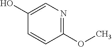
C1=CC(OC)=NC=C1O
